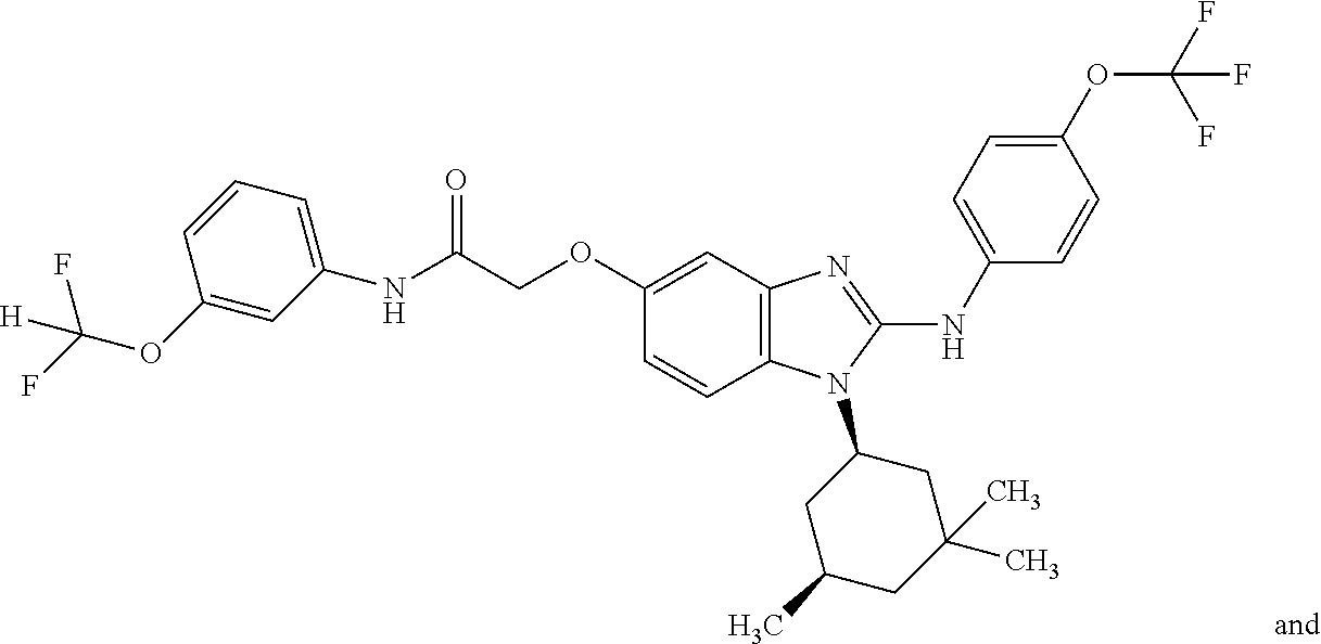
C1=C(OC(F)([H])F)C=CC=C1NC(COC1=CC2=C(C=C1)N(C1CC(C)CC(C)(C)C1)C(NC1=CC=C(OC(F)(F)F)C=C1)=N2)=O
